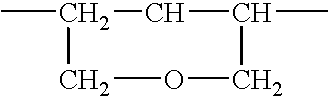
CC1CC(C)COC1
